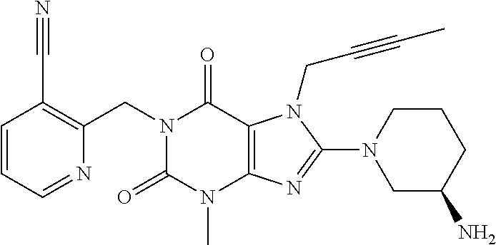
C1=CC=NC(CN2C(=O)N(C)C3=C(C2=O)N(CC#CC)C(N2CC(N)CCC2)=N3)=C1C#N
